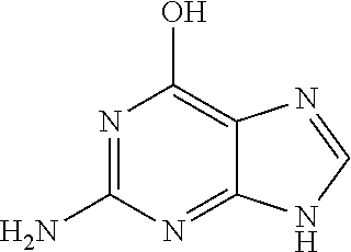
NC1=NC(O)=C2C(=N1)NC=N2
